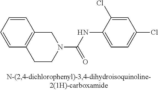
C(NC1=CC=C(Cl)C=C1Cl)(=O)N1CC2=C(CC1)C=CC=C2
